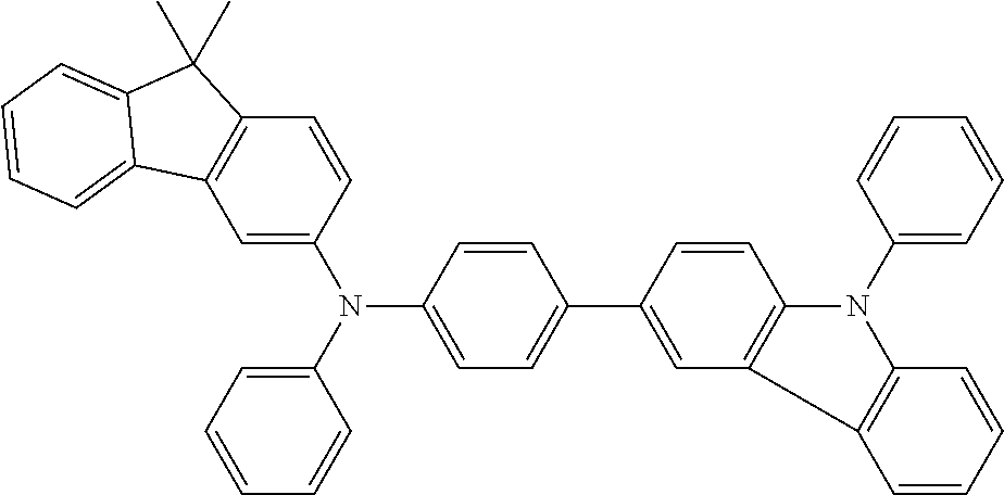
C1=C(N(C2=CC=C(C3=CC4=C(C=C3)N(C3=CC=CC=C3)C3=C4C=CC=C3)C=C2)C2=CC=CC=C2)C=CC2=C1C1=CC=CC=C1C2(C)C
